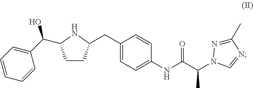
C1CC(CC2=CC=C(NC(C(C)N3N=C(C)N=C3)=O)C=C2)NC1C(C1=CC=CC=C1)O
